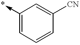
C1(->*)=CC=CC([CN])=C1
